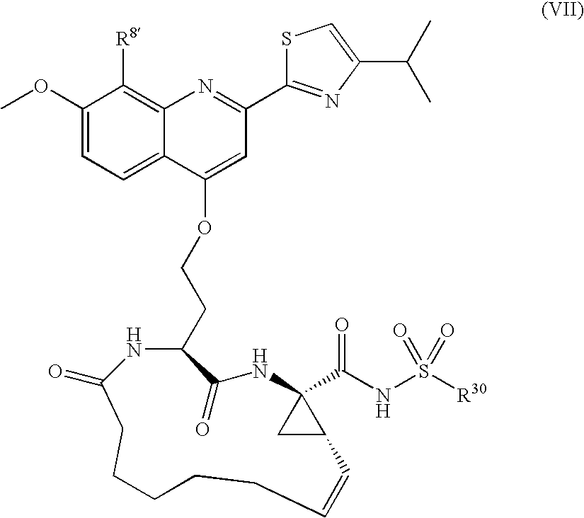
C1(OC)=CC=C2C(=C1[R8])N=C(C1=NC(C(C)C)=CS1)C=C2OCCC1C(=O)NC2(C(NS([R30])(=O)=O)=O)CC2C=CCCCCCC(=O)N1
